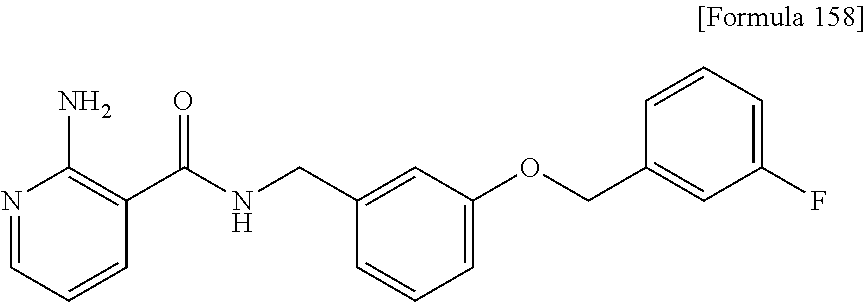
N1=CC=CC(C(NCC2=CC(OCC3=CC(F)=CC=C3)=CC=C2)=O)=C1N
